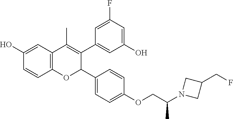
C12=C(C=C(O)C=C1)C(C)=C(C1=CC(O)=CC(F)=C1)C(C1=CC=C(OCC(N3CC(CF)C3)C)C=C1)O2
